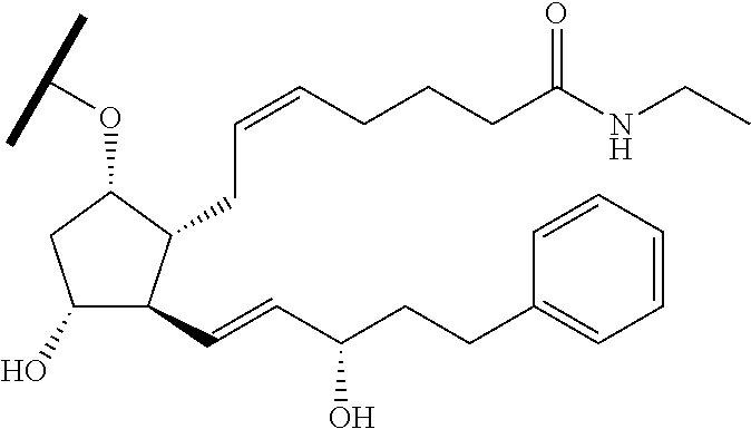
C1(O)C(C=CC(CCC2=CC=CC=C2)O)C(CC=CCCCC(NCC)=O)C(OC(C)C)C1
